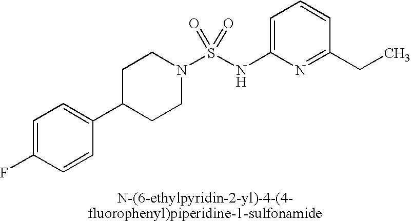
C1=C(NS(N2CCC(C3=CC=C(F)C=C3)CC2)(=O)=O)N=C(CC)C=C1
